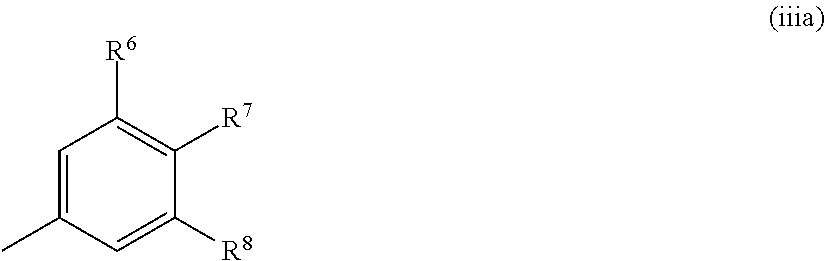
C1=C(C)C=C([R8])C([R7])=C1[R6]
